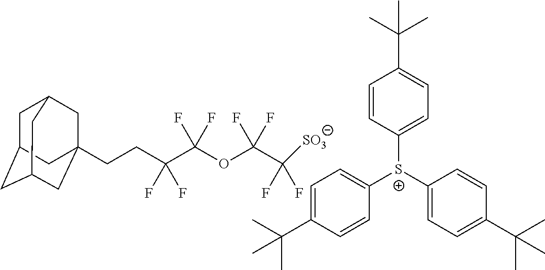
C1C2CC3CC(CCC(C(OC(C(F)(F)[SO3])(F)F)(F)F)(F)F)(CC1C3)C2.C1=C(C(C)(C)C)C=CC([S+](C2=CC=C(C(C)(C)C)C=C2)C2=CC=C(C(C)(C)C)C=C2)=C1
